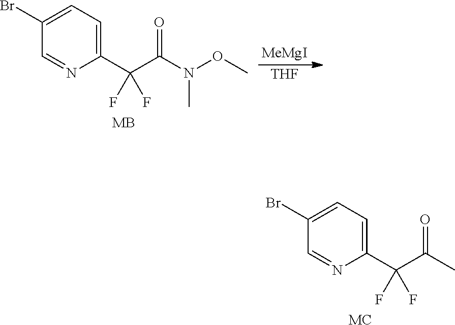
C1(Br)=CC=C(C(C(=O)C)(F)F)N=C1.[MC].C1(Br)=CC=C(C(C(=O)N(OC)C)(F)F)N=C1.[MB].[MeMgI].[THF]
